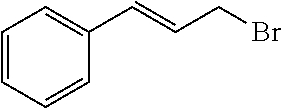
C1=CC=CC(C=CCBr)=C1
